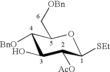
C1([BnO])C(O)C([AcO])C([SEt])OC1C[OBn]
